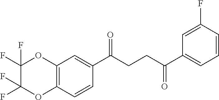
C12=C(C=CC(C(CCC(C3=CC=CC(F)=C3)=O)=O)=C1)OC(F)(F)C(F)(F)O2
